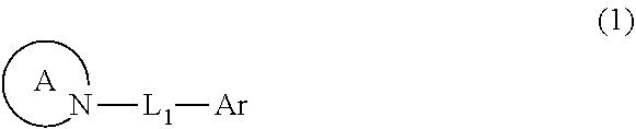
[L1]([Ar])N.[A]
